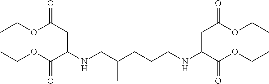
CCOC(CC(C(OCC)=O)NCC(CCCNC(C(OCC)=O)CC(OCC)=O)C)=O
